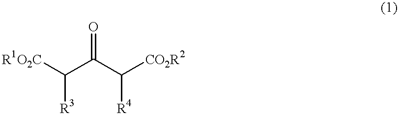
[R1O2C]C(C(C([CO2R2])[R4])=O)[R3]
